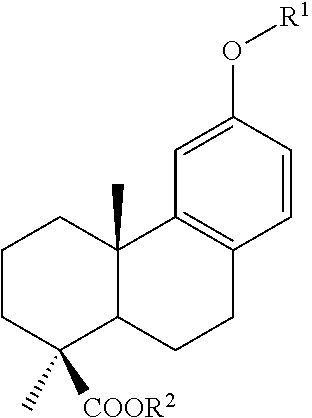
C1CC([COOR2])(C)C2C(C)(C1)C1=C(CC2)C=CC(O[R1])=C1
